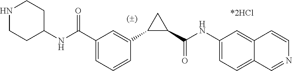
C1(C(NC2=CC=C3C(=C2)C=CN=C3)=O)CC1C1=CC(C(NC2CCNCC2)=O)=CC=C1
